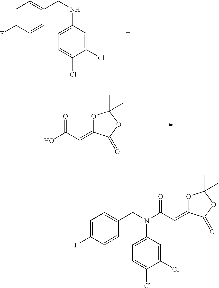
C1=C(F)C=CC(CN(C2=CC=C(Cl)C(Cl)=C2)C(C=C2OC(C)(C)OC2=O)=O)=C1.C1=C(F)C=CC(CNC2=CC=C(Cl)C(Cl)=C2)=C1.OC(C=C1OC(C)(C)OC1=O)=O
